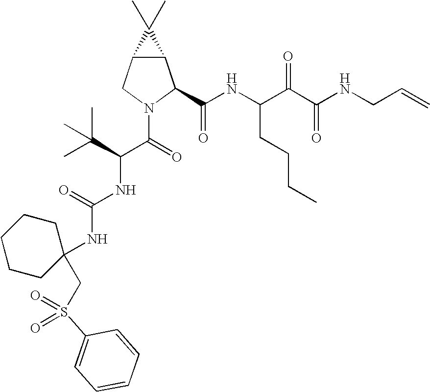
C12C(CN(C(=O)C(C(C)(C)C)NC(NC3(CS(C4=CC=CC=C4)(=O)=O)CCCCC3)=O)C1C(NC(C(C(NCC=C)=O)=O)CCCC)=O)C2(C)C
